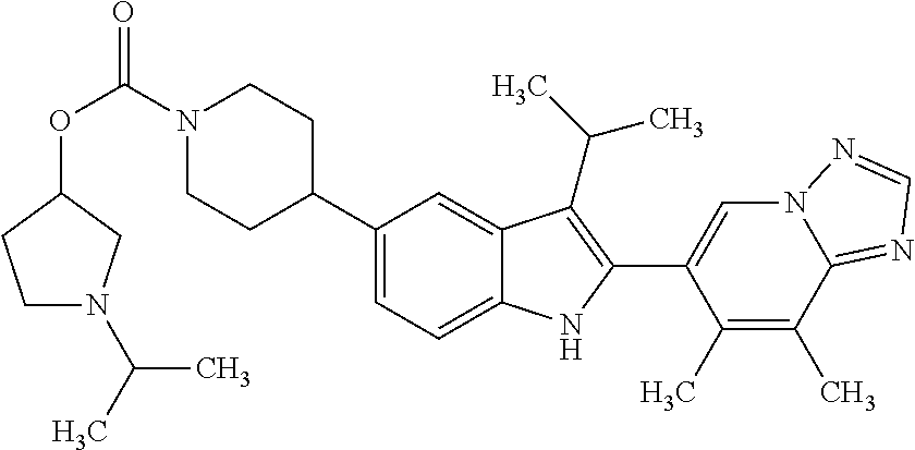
C(=O)(N1CCC(C2=CC=C3C(=C2)C(C(C)C)=C(C2=CN4C(=NC=N4)C(C)=C2C)N3)CC1)OC1CCN(C(C)C)C1
